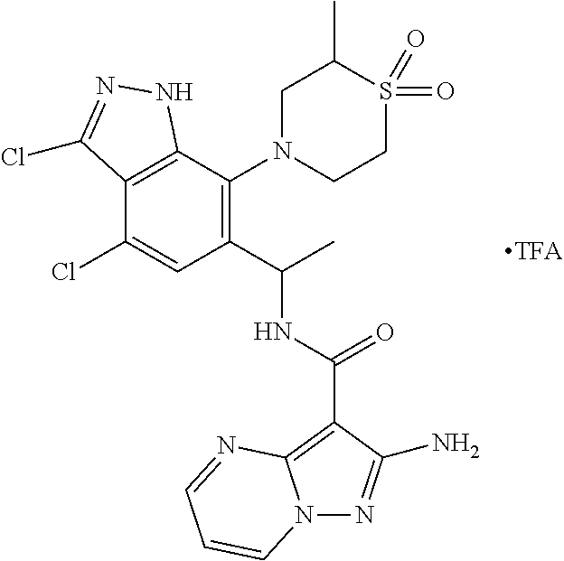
C12=C(C(N3CCS(=O)(=O)C(C)C3)=C(C(C)NC(=O)C3=C4N(N=C3N)C=CC=N4)C=C1Cl)NN=C2Cl
